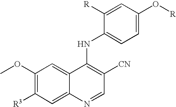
C1(OC)=C([R3])C=C2C(=C1)C(NC1=CC=C(O[R])C=C1[R])=C([CN])C=N2
